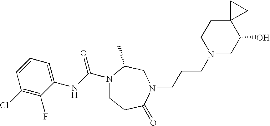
C1(NC(N2CCC(=O)N(CCCN3CC(O)C4(CC3)CC4)CC2C)=O)=CC=CC(Cl)=C1F
